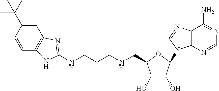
N(CCCNC1=NC2=C(C=CC(C(C)(C)C)=C2)N1)CC1OC(N2C3=C(C(N)=NC=N3)N=C2)C(O)C1O
